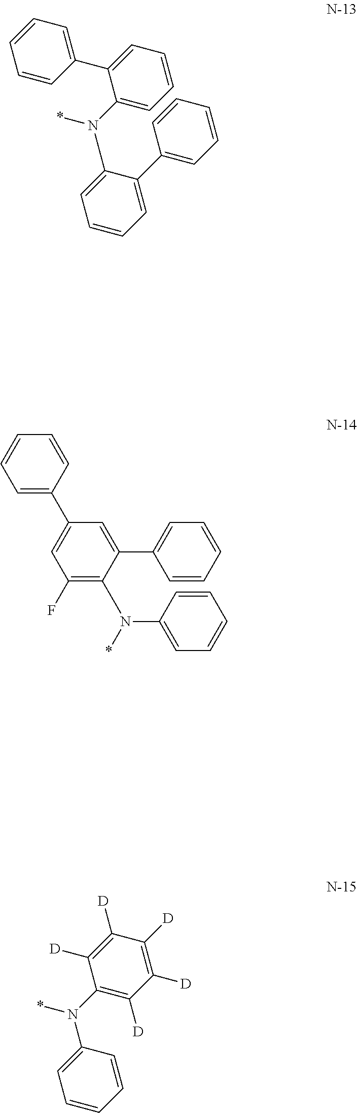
C1=C(N(C2=CC=CC=C2C2=CC=CC=C2)*)C(C2=CC=CC=C2)=CC=C1.C1=C(C2=CC(F)=C(N(*)C3=CC=CC=C3)C(C3=CC=CC=C3)=C2)C=CC=C1.C1=C(N(C2=C([D])C([D])=C([D])C([D])=C2[D])*)C=CC=C1
